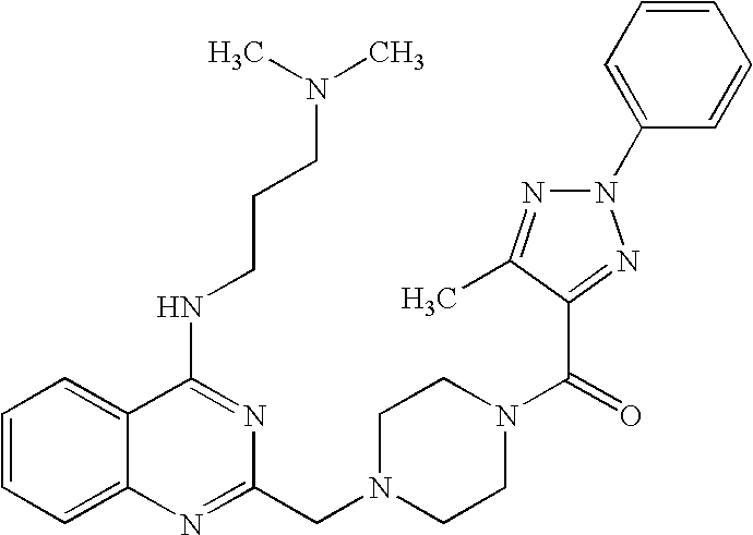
C1=CC=C2C(=C1)C(NCCCN(C)C)=NC(CN1CCN(C(=O)C3=NN(C4=CC=CC=C4)N=C3C)CC1)=N2
